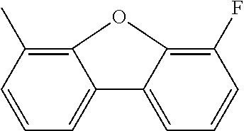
C1=CC=C2C(=C1C)OC1=C(F)C=CC=C21
